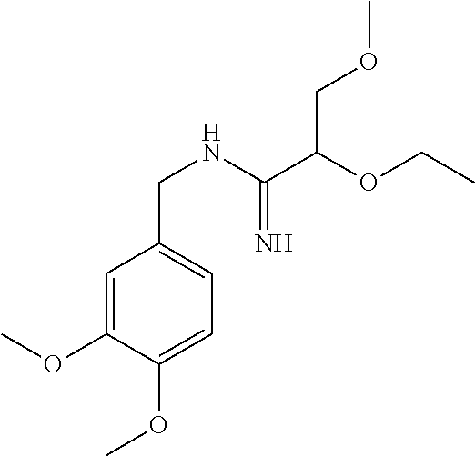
C1=C(OC)C(OC)=CC=C1CNC(=N)C(COC)OCC
